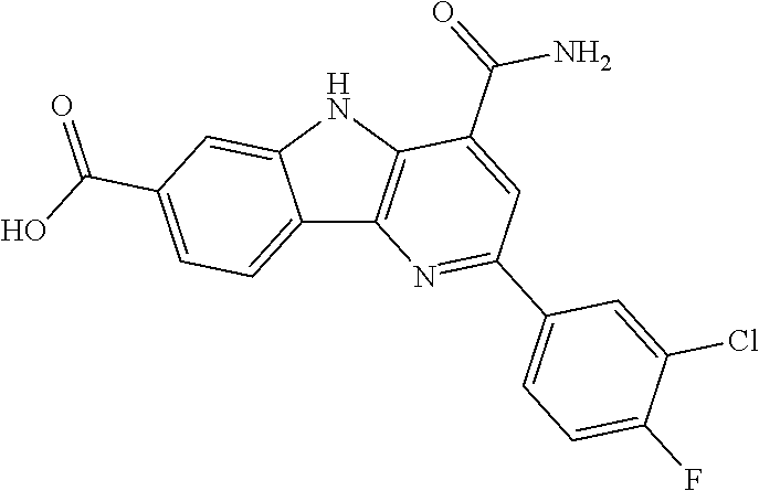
C12=CC=C(C(=O)O)C=C1NC1=C2N=C(C2=CC=C(F)C(Cl)=C2)C=C1C(N)=O
